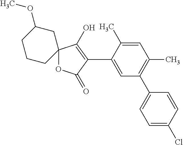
C1=C(C)C(C2=C(O)C3(OC2=O)CC(OC)CCC3)=CC(C2=CC=C(Cl)C=C2)=C1C
